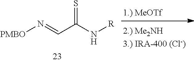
[PMBO]N=CC(N[R])=S
